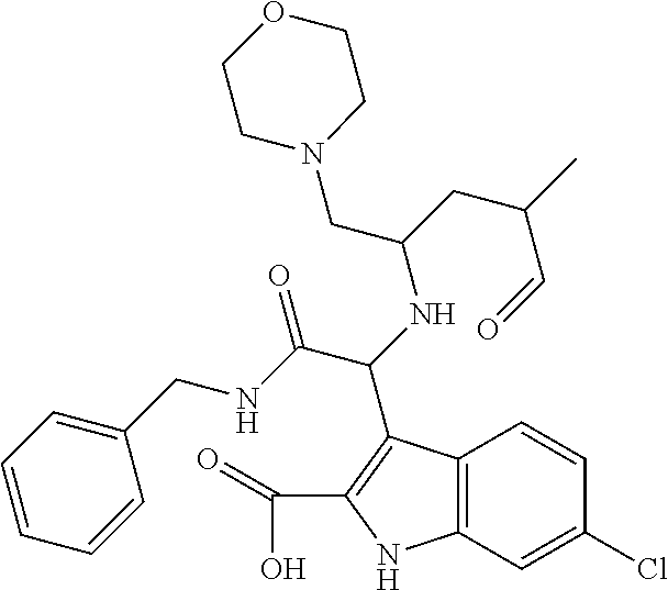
C12=C(NC(C(O)=O)=C1C(NC(CC(C)C=O)CN1CCOCC1)C(=O)NCC1=CC=CC=C1)C=C(Cl)C=C2
